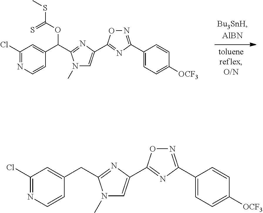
N1(C)C=C(C2=NC(C3=CC=C([OCF3])C=C3)=NO2)N=C1C(OC(SC)=S)C1=CC(Cl)=NC=C1.N1(C)C=C(C2=NC(C3=CC=C([OCF3])C=C3)=NO2)N=C1CC1=CC(Cl)=NC=C1
